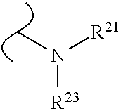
CN([R21])[R23]
